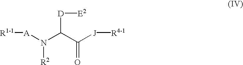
[A](N(C(C([J][R4-1])=O)[D][E2])[R2])[R1-1]
